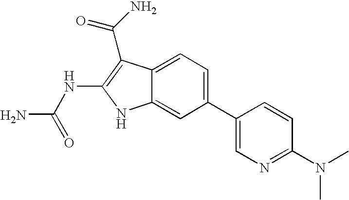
C1(C2=CN=C(N(C)C)C=C2)=CC=C2C(=C1)NC(NC(N)=O)=C2C(=O)N
